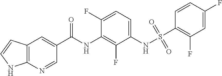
C12=C(N=CC(C(NC3=C(F)C(NS(=O)(=O)C4=C(F)C=C(F)C=C4)=CC=C3F)=O)=C1)NC=C2
